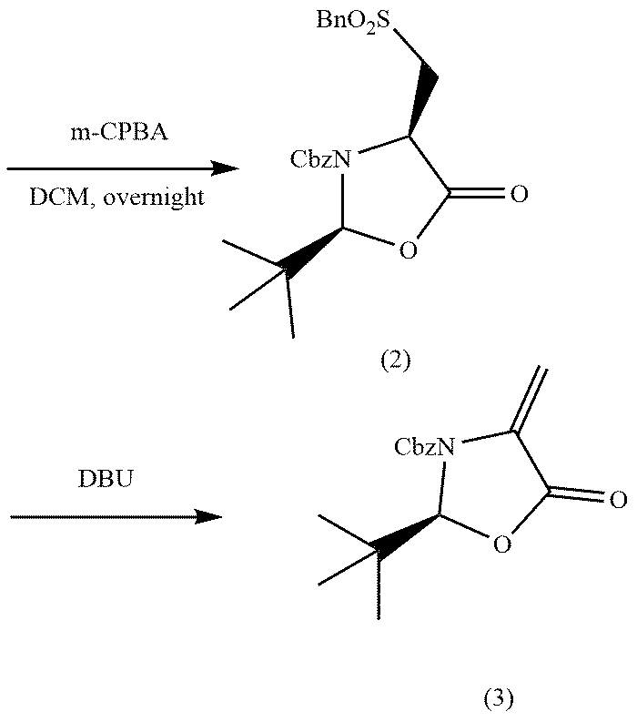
[DBU].[CbzN]1C(C(C)(C)C)OC(=O)C1C[BnO2S].C(C1OC(=O)C(=C)[NCbz]1)(C)(C)C
